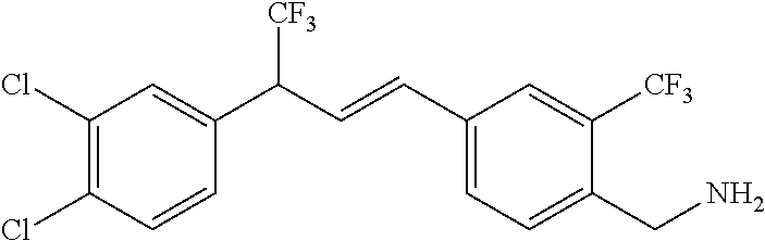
C1(CN)=CC=C(C=CC(C2=CC(Cl)=C(Cl)C=C2)[CF3])C=C1[CF3]
